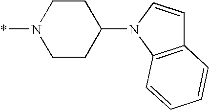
N1(*)CCC(N2C=CC3=C2C=CC=C3)CC1
